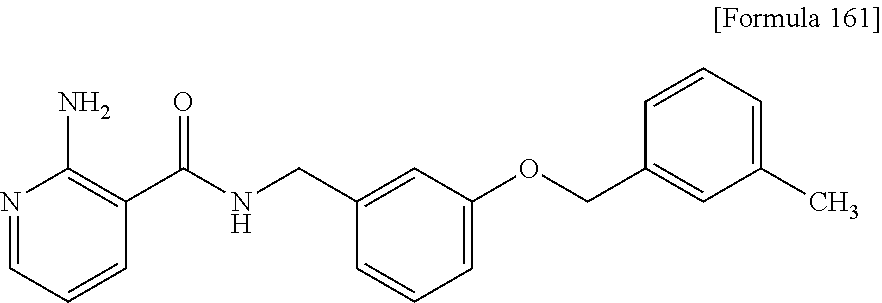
N1=CC=CC(C(NCC2=CC(OCC3=CC(C)=CC=C3)=CC=C2)=O)=C1N
